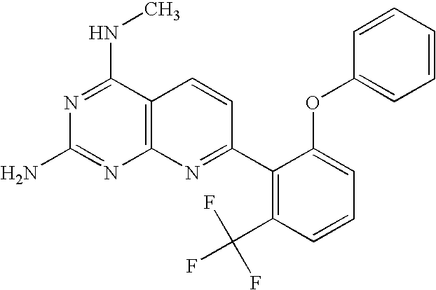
C12=C(C(NC)=NC(N)=N1)C=CC(C1=C(C(F)(F)F)C=CC=C1OC1=CC=CC=C1)=N2
